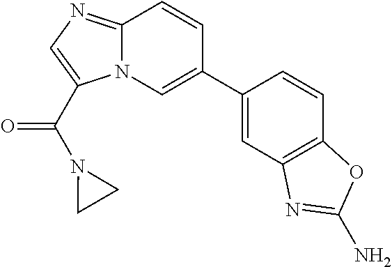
C12=NC=C(C(N3CC3)=O)N1C=C(C1=CC3=C(C=C1)OC(N)=N3)C=C2
